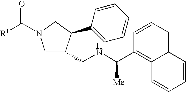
[R1]C(=O)N1CC(CNC(C2=C3C(=CC=C2)C=CC=C3)[Me])C(C2=CC=CC=C2)C1
